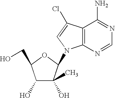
C1(O)C(O)(C)C(N2C3=C(C(N)=NC=N3)C(Cl)=C2)OC1CO
